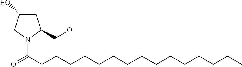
C1(O)CC(CO)N(C(CCCCCCCCCCCCCCC)=O)C1
